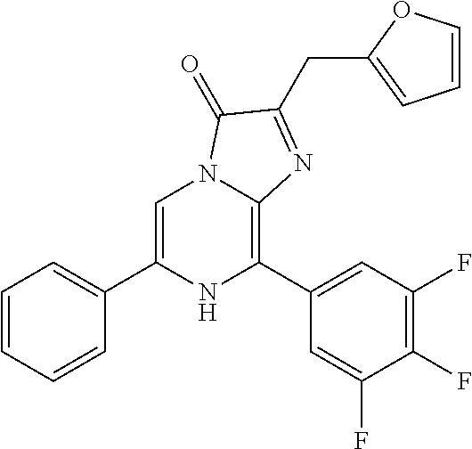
C1=C(C2=CC=CC=C2)NC(C2=CC(F)=C(F)C(F)=C2)=C2N1C(=O)C(CC1=CC=CO1)=N2
